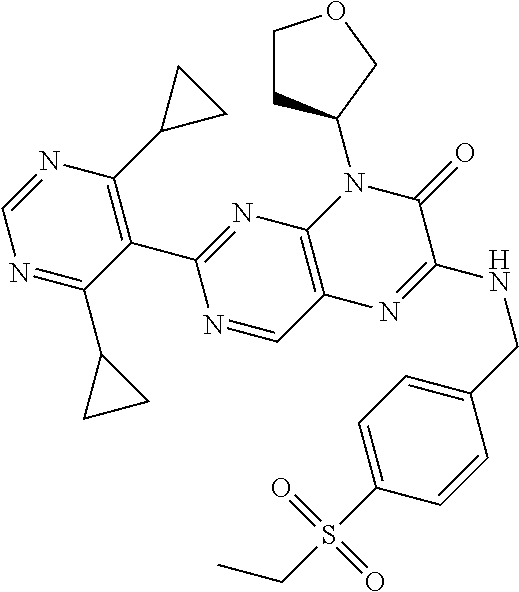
C1=NC(C2CC2)=C(C2=NC3=C(C=N2)N=C(NCC2=CC=C(S(CC)(=O)=O)C=C2)C(=O)N3C2CCOC2)C(C2CC2)=N1
